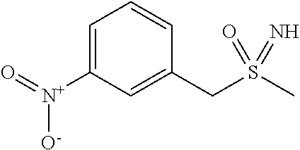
C1=C([N+](=O)[O-])C=C(CS(C)(=O)=N)C=C1
